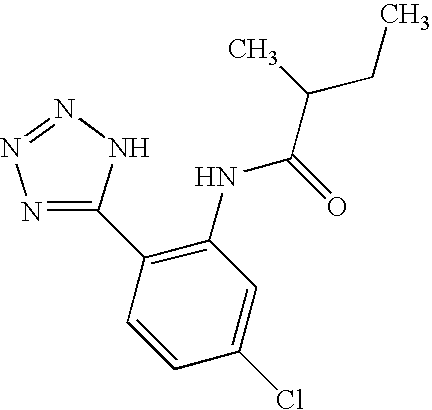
C1(C2=C(NC(C(C)CC)=O)C=C(Cl)C=C2)=NN=NN1
